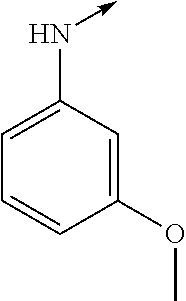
C1=C(OC)C=CC=C1N->C
